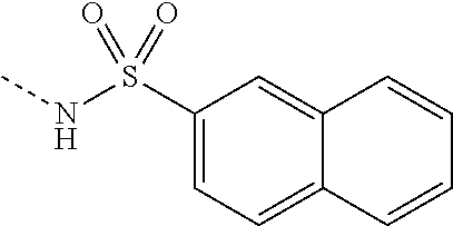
CNS(C1=CC=C2C(=C1)C=CC=C2)(=O)=O
